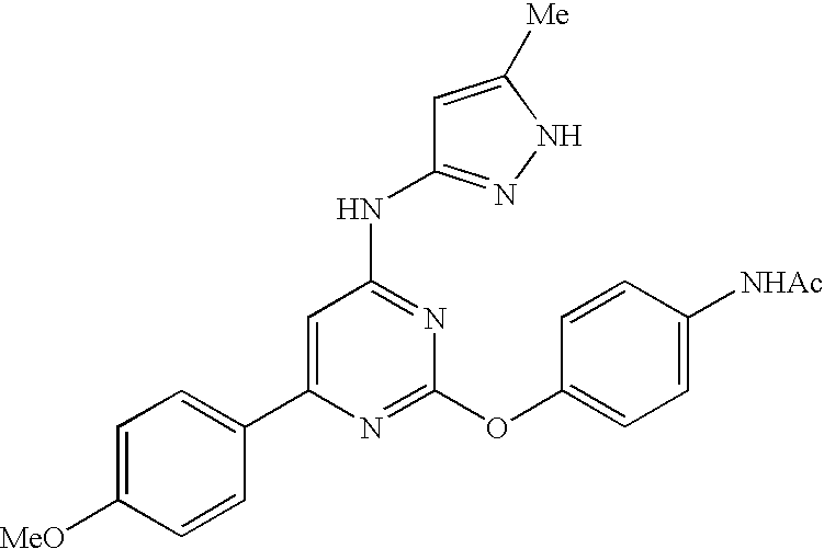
C1=C([MeO])C=CC(C2=CC(NC3=NNC([Me])=C3)=NC(OC3=CC=C([NHAc])C=C3)=N2)=C1
